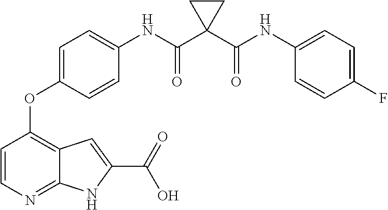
C1=CN=C2C(=C1OC1=CC=C(NC(=O)C3(C(=O)NC4=CC=C(F)C=C4)CC3)C=C1)C=C(C(=O)O)N2
